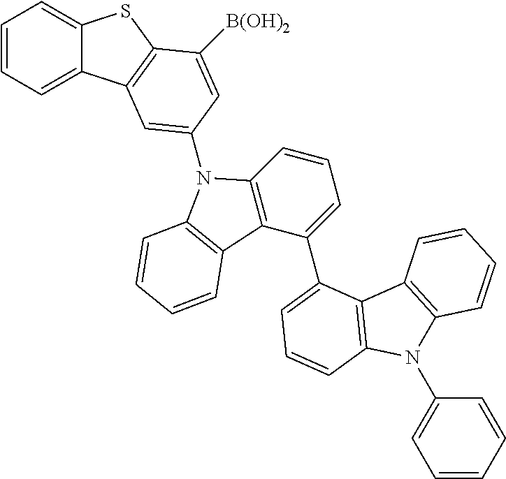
C1=CC=C2C(=C1)SC1=C2C=C(N2C3=C(C(C4=CC=CC5=C4C4=C(N5C5=CC=CC=C5)C=CC=C4)=CC=C3)C3=C2C=CC=C3)C=C1[B(OH)2]
